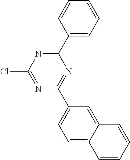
N1=C(Cl)N=C(C2=CC=CC=C2)N=C1C1=CC=C2C(=C1)C=CC=C2
